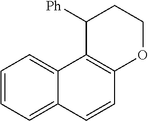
C1=CC=C2C(=C1)C1=C(C=C2)OCCC1[Ph]
